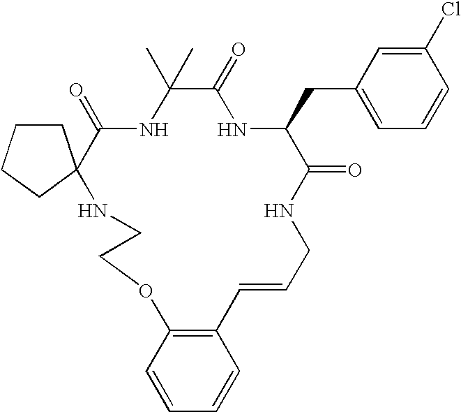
C1(C)(C)C(=O)NC(CC2=CC=CC(Cl)=C2)C(=O)NCC=CC2=C(C=CC=C2)OCCNC2(C(=O)N1)CCCC2
